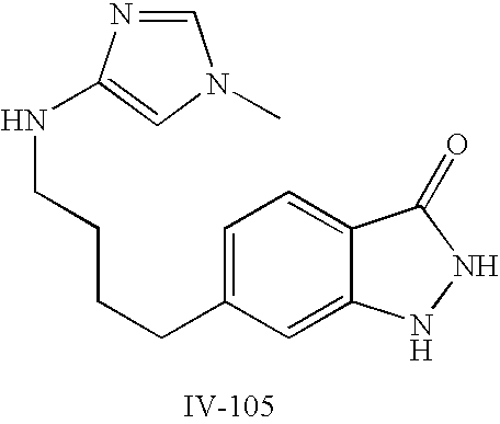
C1=C(CCCCNC2=CN(C)C=N2)C=C2C(=C1)C(=O)NN2
